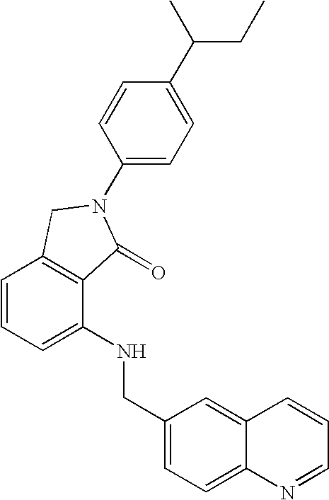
C1=CC=C(NCC2=CC=C3C(=C2)C=CC=N3)C2=C1CN(C1=CC=C(C(C)CC)C=C1)C2=O
